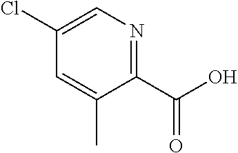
C1(Cl)=CN=C(C(=O)O)C(C)=C1
